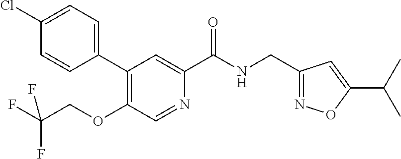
C1=CC(C2=C(OCC(F)(F)F)C=NC(C(NCC3=NOC(C(C)C)=C3)=O)=C2)=CC=C1Cl
